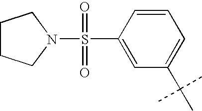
C1=CC(S(=O)(=O)N2CCCC2)=CC(C(C)(C)C)=C1
